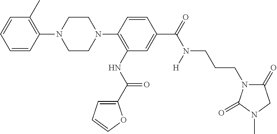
C1=CC=CC(N2CCN(C3=C(NC(=O)C4=CC=CO4)C=C(C(N(CCCN4C(=O)CN(C)C4=O)[H])=O)C=C3)CC2)=C1C
